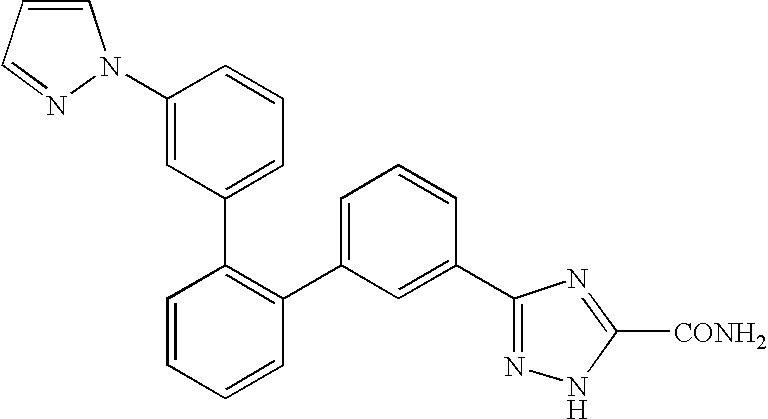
C1(C2=CC=CC(C3=NNC([CONH2])=N3)=C2)=C(C2=CC=CC(N3C=CC=N3)=C2)C=CC=C1
